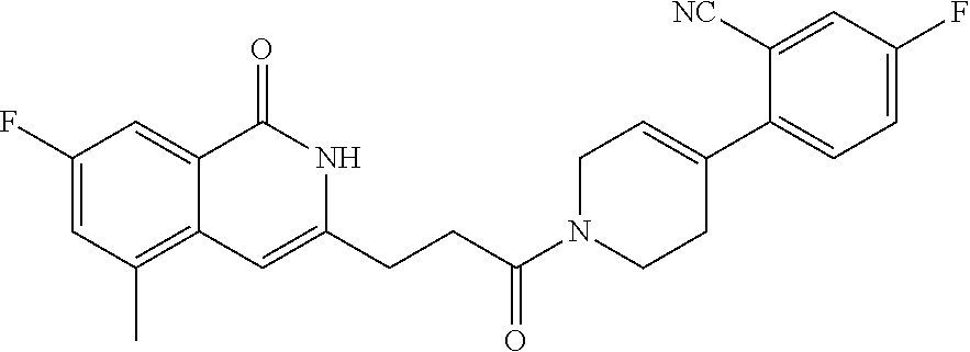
C1(F)=CC(C)=C2C(=C1)C(=O)NC(CCC(N1CC=C(C3=CC=C(F)C=C3[NC])CC1)=O)=C2
